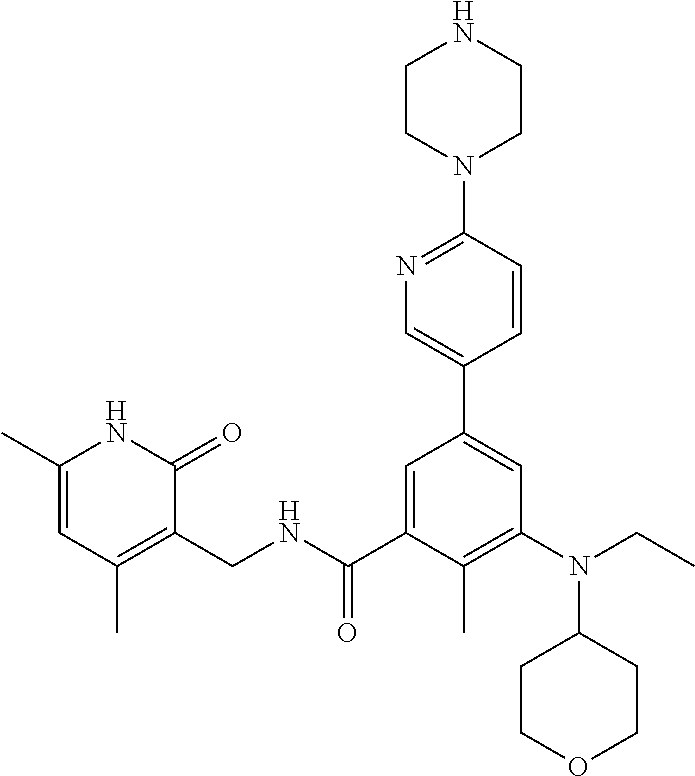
C1CN(C2=NC=C(C3=CC(N(CC)C4CCOCC4)=C(C)C(C(NCC4=C(C)C=C(C)NC4=O)=O)=C3)C=C2)CCN1
